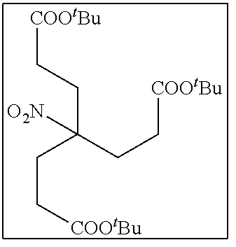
[COOtBu]CCC(CC[COOtBu])([O2N])CC[COOtBu]
